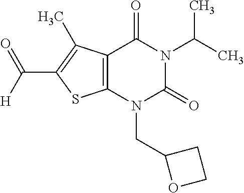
C12=C(N(CC3OCC3)C(=O)N(C(C)C)C1=O)SC(C(=O)[H])=C2C
